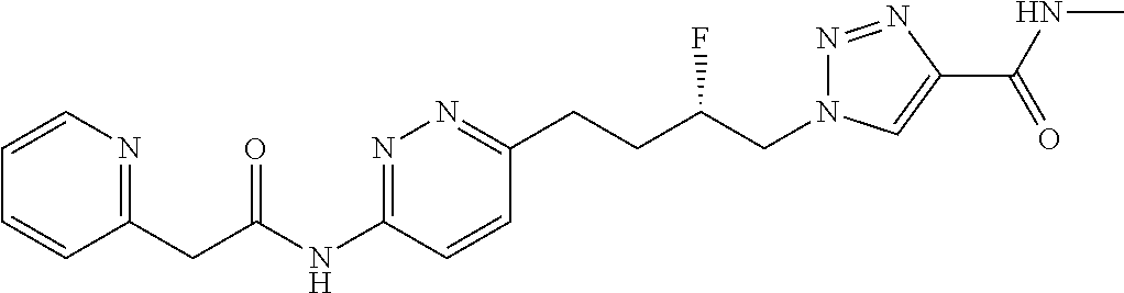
C1(CC(NC2=NN=C(CCC(CN3N=NC(C(NC)=O)=C3)F)C=C2)=O)=NC=CC=C1
